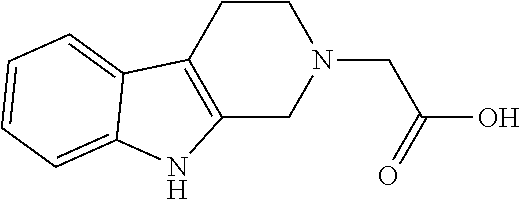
C12=C(CCN(CC(O)=O)C1)C1=CC=CC=C1N2
